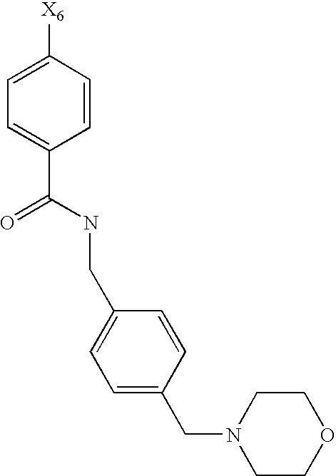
C1=CC([X6])=CC=C1C(NCC1=CC=C(CN2CCOCC2)C=C1)=O
